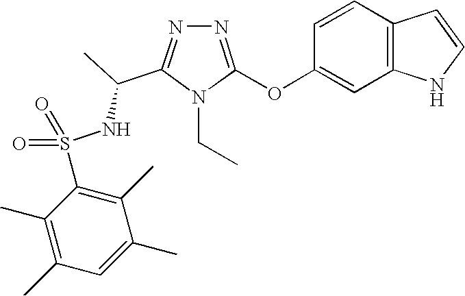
N1=C(OC2=CC3=C(C=C2)C=CN3)N(CC)C(C(NS(C2=C(C)C(C)=CC(C)=C2C)(=O)=O)C)=N1
